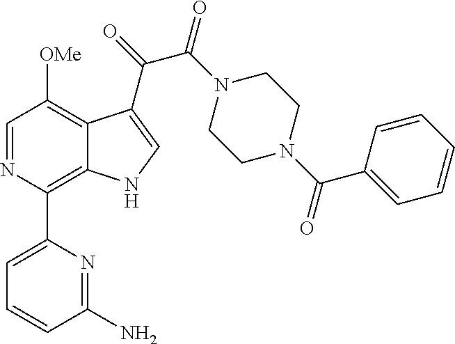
C1(C2=C3C(=C([OMe])C=N2)C(C(=O)C(N2CCN(C(C4=CC=CC=C4)=O)CC2)=O)=CN3)=CC=CC(N)=N1
